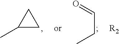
O=CCC.C1(C)CC1.[R2]
